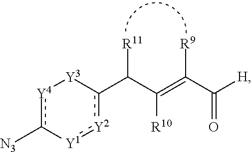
[Y2]1c(C(C(=C(C([H])=O)[R9])[R10])[R11])[Y3][Y4]c([N3])-[Y1]:1
